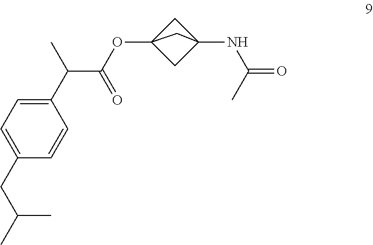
C12(OC(C(C3=CC=C(CC(C)C)C=C3)C)=O)CC(NC(C)=O)(C1)C2
